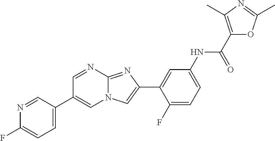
C1=NC2=NC(C3=CC(NC(C4=C(C)N=C(C)O4)=O)=CC=C3F)=CN2C=C1C1=CC=C(F)N=C1
